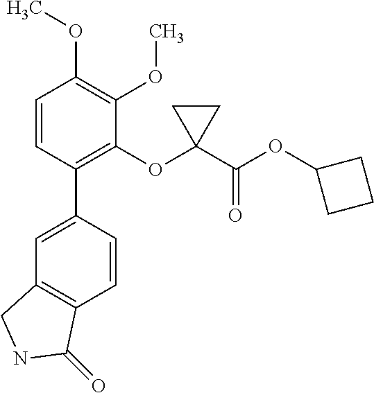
C1=C(C2=C(OC3(C(OC4CCC4)=O)CC3)C(OC)=C(OC)C=C2)C=CC2=C1CNC2=O
